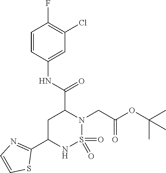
O=S1(=O)N(CC(OC(C)(C)C)=O)C(C(=O)NC2=CC(Cl)=C(F)C=C2)CC(C2=NC=CS2)N1
